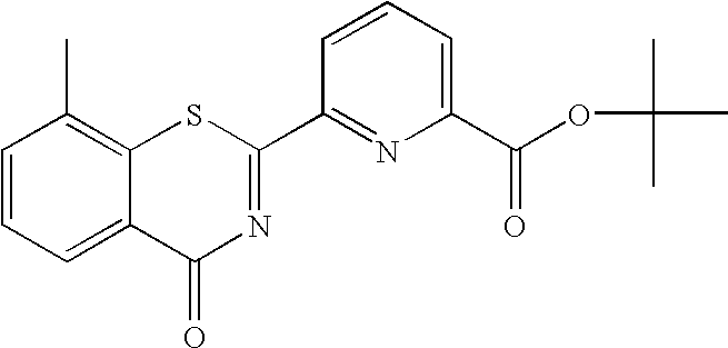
C1=CC=C(C(OC(C)(C)C)=O)N=C1C1=NC(=O)C2=CC=CC(C)=C2S1
